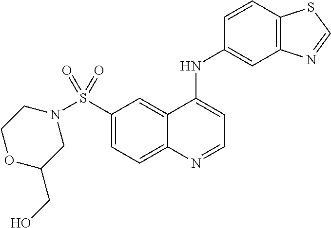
N1(S(C2=CC=C3C(=C2)C(NC2=CC4=C(C=C2)SC=N4)=CC=N3)(=O)=O)CCOC(CO)C1
